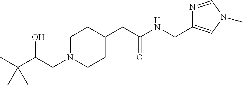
C(C(CN1CCC(CC(NCC2=CN(C)C=N2)=O)CC1)O)(C)(C)C
